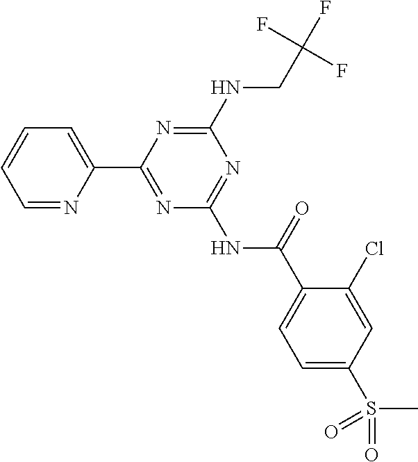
C1=NC(C2=NC(NC(C3=CC=C(S(C)(=O)=O)C=C3Cl)=O)=NC(NCC(F)(F)F)=N2)=CC=C1
